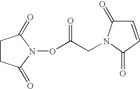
C1=CC(=O)N(CC(ON2C(=O)CCC2=O)=O)C1=O
